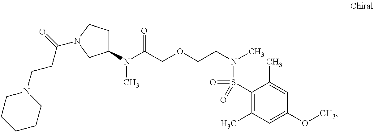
C1(S(=O)(=O)N(CCOCC(N(C)C2CCN(C(=O)CCN3CCCCC3)C2)=O)C)=C(C)C=C(OC)C=C1C
